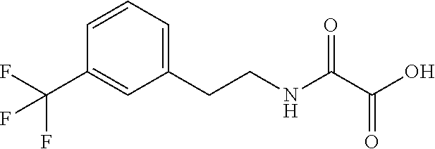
C(NC(C(O)=O)=O)CC1=CC=CC(C(F)(F)F)=C1
